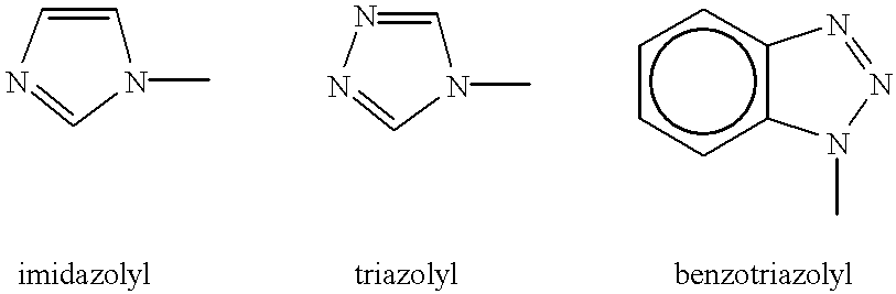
N1(C)C=CN=C1.N1(C)C=NN=C1.c1ccc2c(c1)N=NN2C
